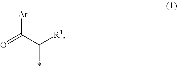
O=C(C(*)[R1])[Ar]
